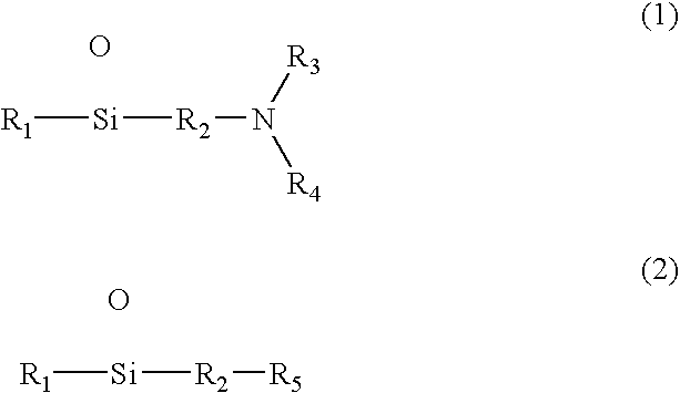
[R1][Si][R2]N([R3])[R4].O.[R1][Si][R2][R5].O
